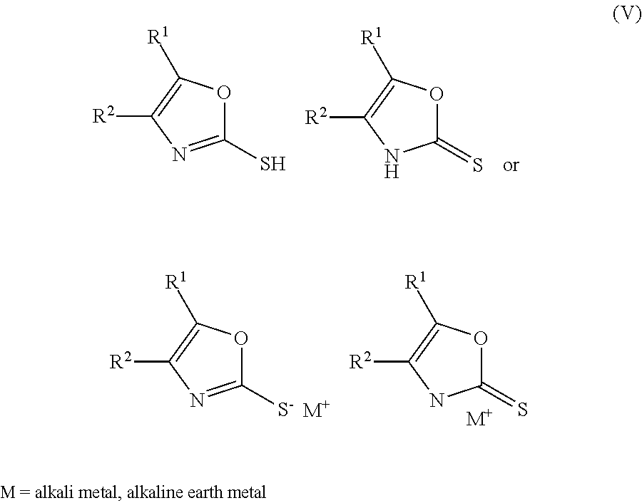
C1(S)=NC([R2])=C([R1])O1.C1(=S)OC([R1])=C([R2])N1.C1(=S)OC([R1])=C([R2])N1.[M+].C1([S-])=NC([R2])=C([R1])O1.[M+]
